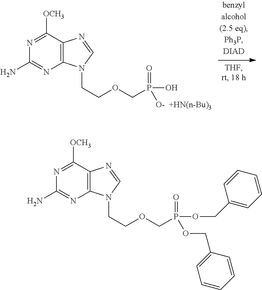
C12=C(C([OCH3])=NC(N)=N1)N=CN2CCOCP(=O)(OCC1=CC=CC=C1)OCC1=CC=CC=C1.C12=C(C([OCH3])=NC(N)=N1)N=CN2CCOCP([O-])(=O)O.[+HN(n-Bu)3]
